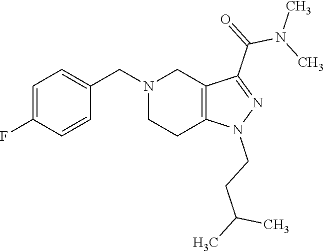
N1(CC2=CC=C(F)C=C2)CCC2=C(C1)C(C(N(C)C)=O)=NN2CCC(C)C
